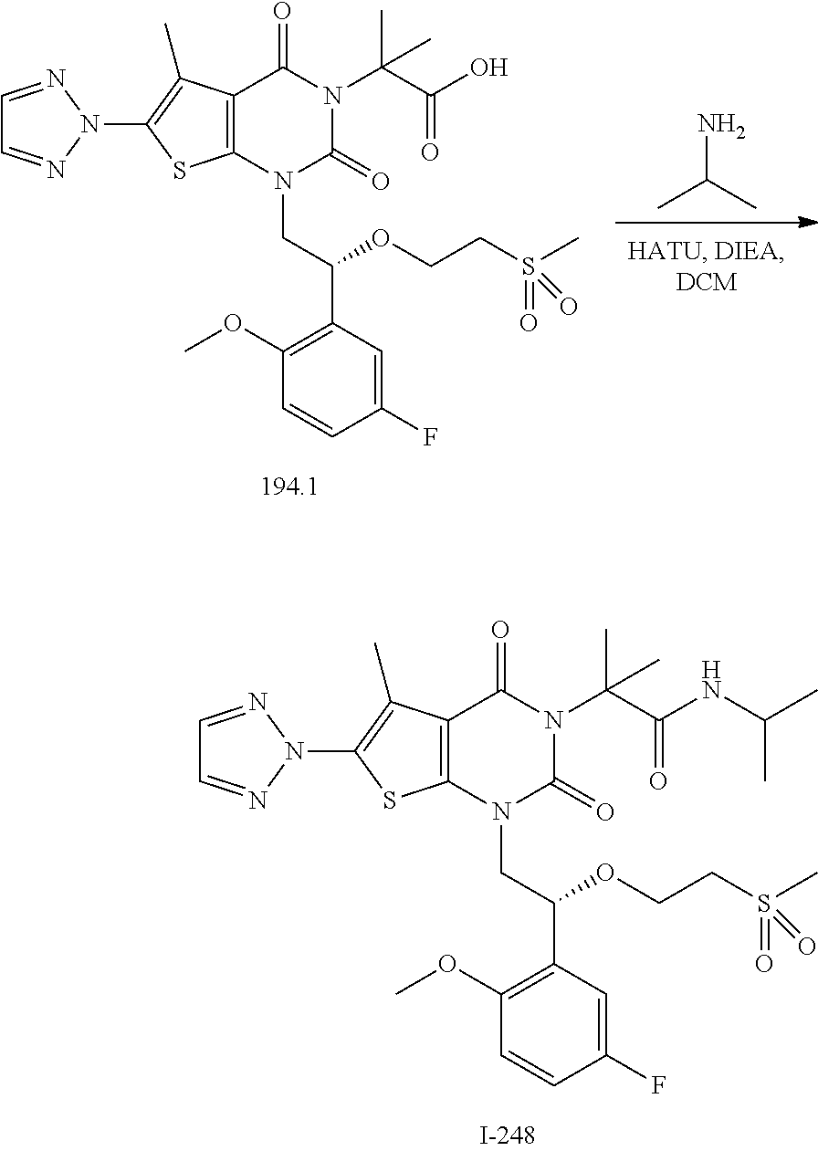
C12=C(N(CC(C3=C(OC)C=CC(F)=C3)OCCS(C)(=O)=O)C(=O)N(C(C(NC(C)C)=O)(C)C)C1=O)SC(N1N=CC=N1)=C2C.NC(C)C.C12=C(N(CC(C3=C(OC)C=CC(F)=C3)OCCS(=O)(C)=O)C(=O)N(C(C(O)=O)(C)C)C1=O)SC(N1N=CC=N1)=C2C
